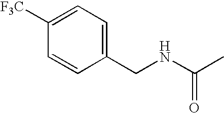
C1(CNC(C)=O)=CC=C([F3C])C=C1
